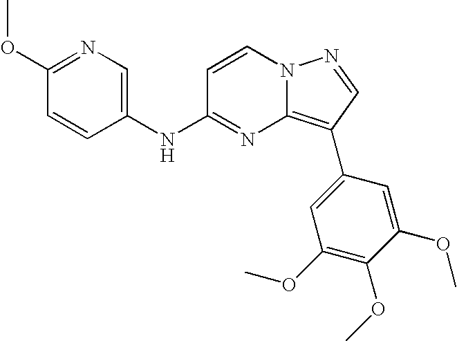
C1(OC)=NC=C(NC2=NC3=C(C4=CC(OC)=C(OC)C(OC)=C4)C=NN3C=C2)C=C1
